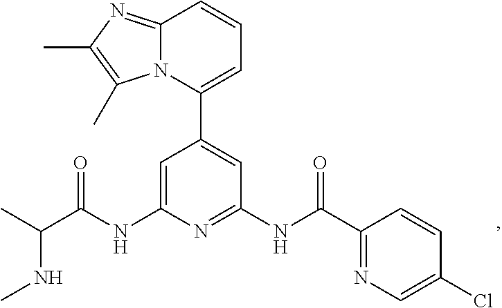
C1=C(NC(C(C)NC)=O)N=C(NC(=O)C2=NC=C(Cl)C=C2)C=C1C1=CC=CC2=NC(C)=C(C)N12
